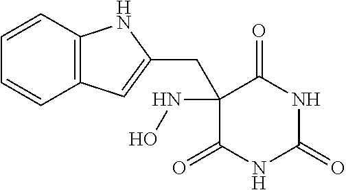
C1(=O)NC(=O)NC(=O)C1(NO)CC1=CC2=C(C=CC=C2)N1
